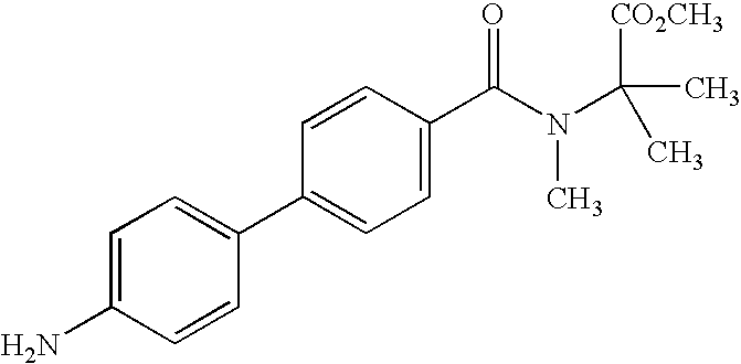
C1=C(N)C=CC(C2=CC=C(C(N(C([CO2CH3])(C)C)C)=O)C=C2)=C1
